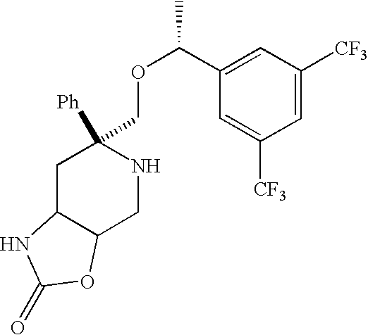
C1=C([CF3])C=C(C(OCC2([Ph])CC3C(CN2)OC(=O)N3)C)C=C1[CF3]
